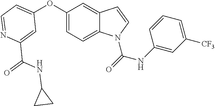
C1=C(C(NC2CC2)=O)N=CC=C1OC1=CC=C2C(=C1)C=CN2C(=O)NC1=CC([CF3])=CC=C1
